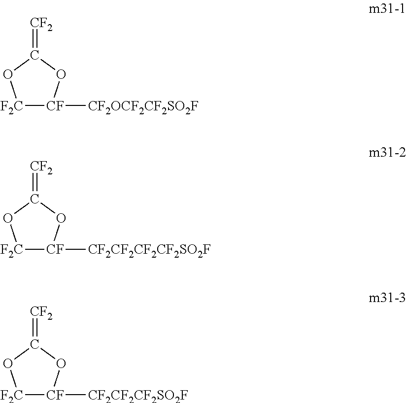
[F2C]1[CF]([CF2OCF2CF2SO2F])OC(=[CF2])O1.[F2C]1[CF]([CF2CF2CF2CF2SO2F])OC(=[CF2])O1.[F2C]1[CF]([CF2CF2CF2SO2F])OC(=[CF2])O1
